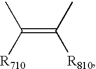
C(=C(C)[R810])([R710])C
